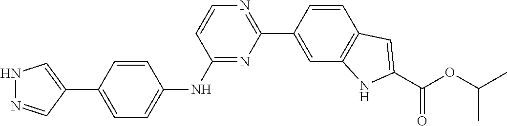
C1(C2=CC3=C(C=C2)C=C(C(OC(C)C)=O)N3)=NC=CC(NC2=CC=C(C3=CNN=C3)C=C2)=N1
